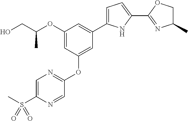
C1(OC(CO)C)=CC(OC2=NC=C(S(C)(=O)=O)N=C2)=CC(C2=CC=C(C3=NC(C)CO3)N2)=C1
